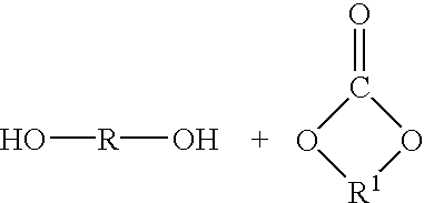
O[R][OH    +].C1(=O)O[R1]O1
